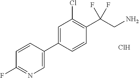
C1(C2=CC(Cl)=C(C(CN)(F)F)C=C2)=CN=C(F)C=C1.Cl
